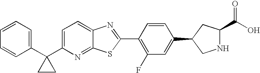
C1(C2(C3=CC=C4C(=N3)SC(C3=C(F)C=C(C5CNC(C(O)=O)C5)C=C3)=N4)CC2)=CC=CC=C1
